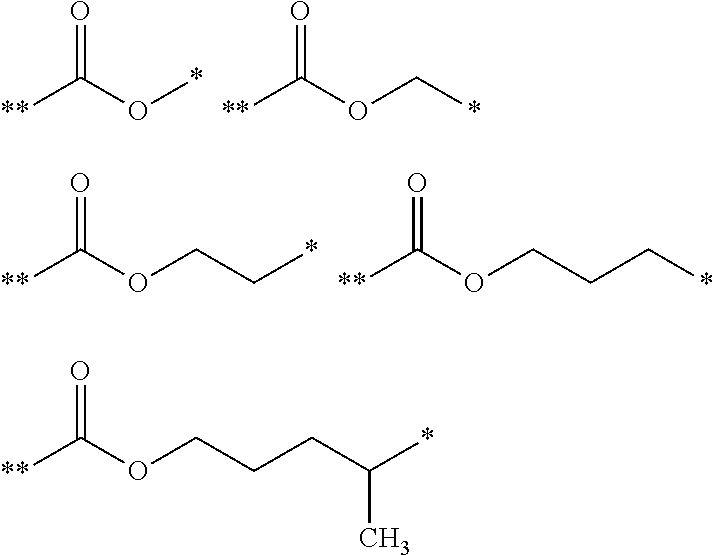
[**]C(O*)=O.[**]C(OC*)=O.[**]C(OCC*)=O.[**]C(OCCC*)=O.[**]C(OCCCC(*)C)=O
